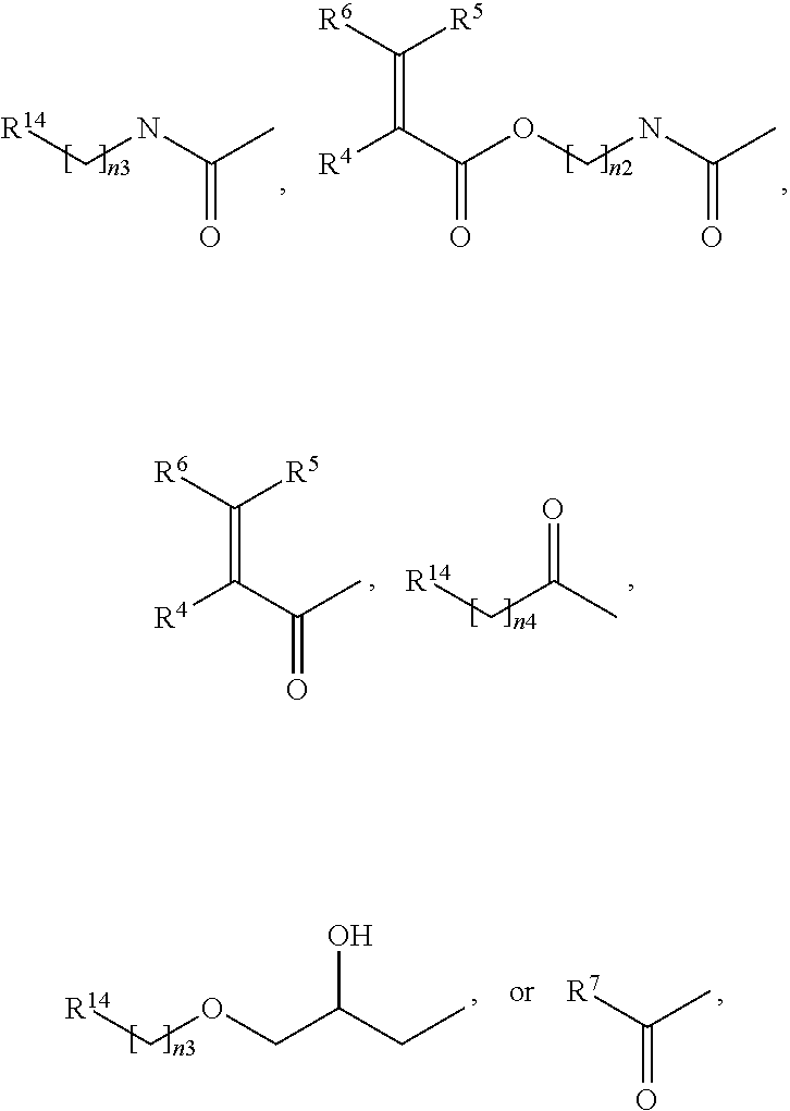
[R14]CNC(C)=O.O(CNC(C)=O)C(C([R4])=C([R6])[R5])=O.CC(C([R4])=C([R6])[R5])=O.[R14]CC(C)=O.[R14]COCC(CC)O.[R7]C(C)=O
